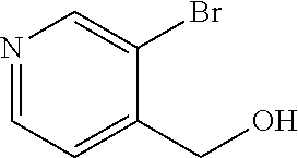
N1=CC=C(CO)C(Br)=C1
